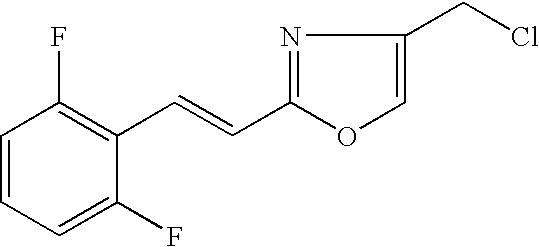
C1=CC=C(F)C(C=CC2=NC(CCl)=CO2)=C1F
